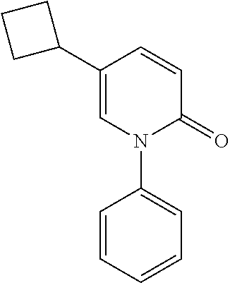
C1=CC(C2CCC2)=CN(C2=CC=CC=C2)C1=O
